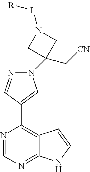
N1=CC(C2=C3C(=NC=N2)NC=C3)=CN1C1(C[CN])CN([L][R1])C1
